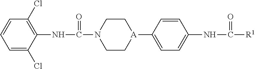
C1=C(Cl)C(NC(N2CC[A](C3=CC=C(NC([R1])=O)C=C3)CC2)=O)=C(Cl)C=C1
